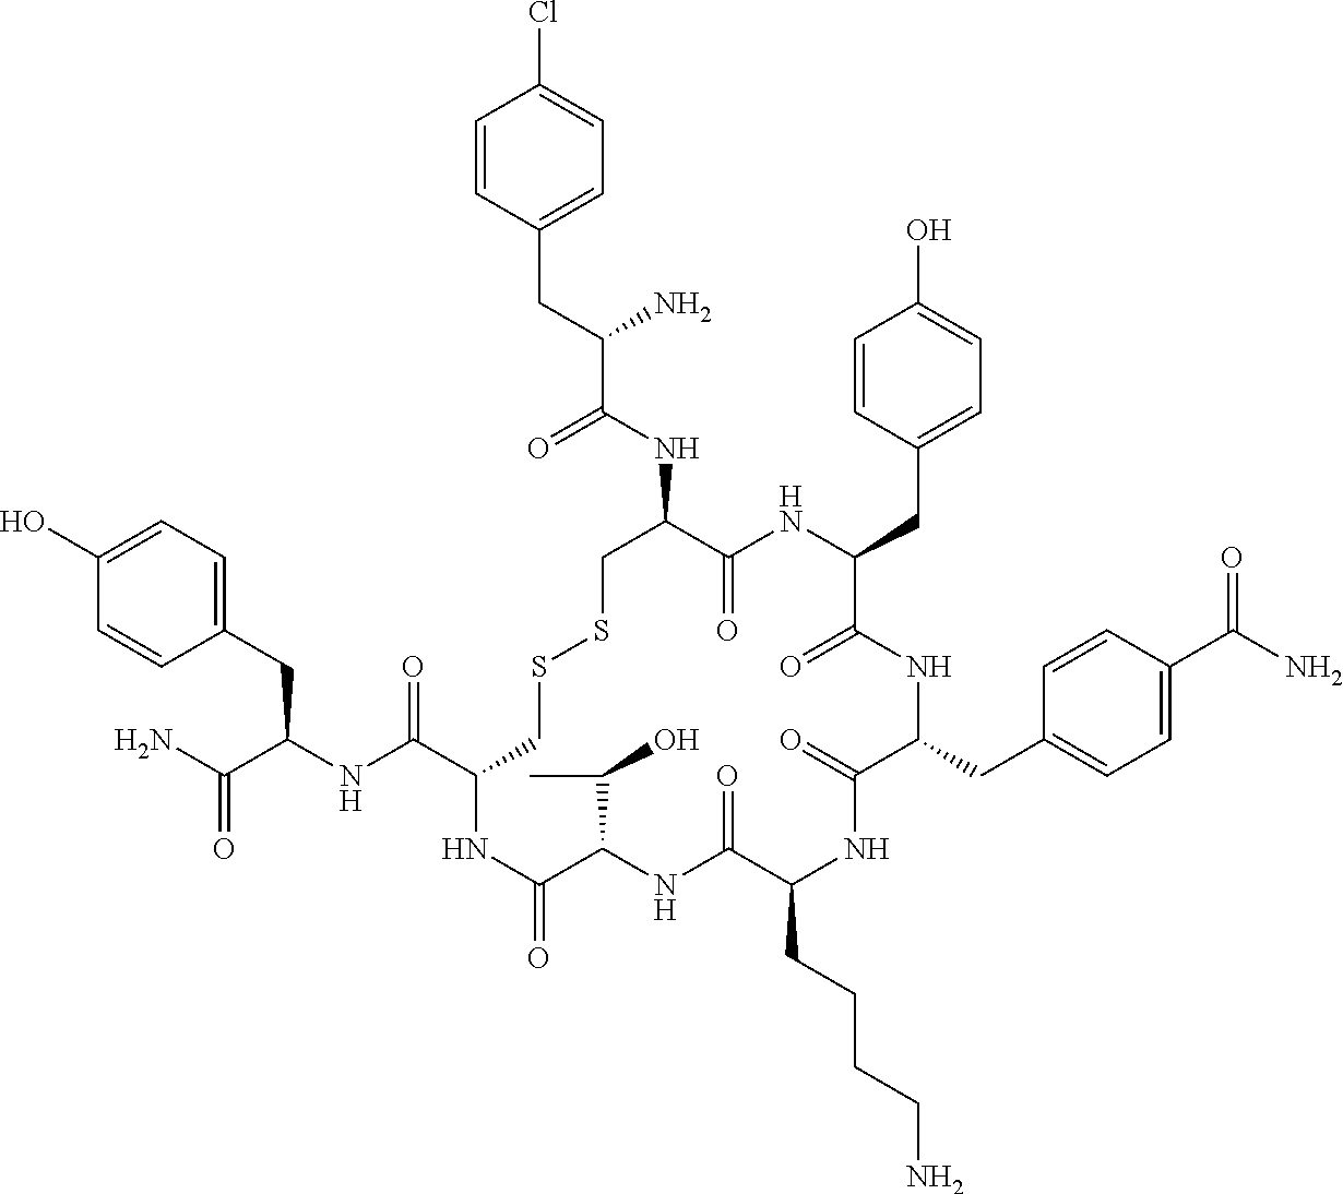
C1=C(O)C=CC(CC(NC(C2CSSCC(NC(C(CC3=CC=C(Cl)C=C3)N)=O)C(=O)NC(CC3=CC=C(O)C=C3)C(=O)NC(CC3=CC=C(C(N)=O)C=C3)C(=O)NC(CCCCN)C(=O)NC(C(C)O)C(=O)N2)=O)C(N)=O)=C1
